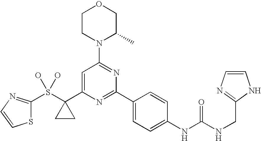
S(C1(C2=CC(N3C(C)COCC3)=NC(C3=CC=C(NC(NCC4=NC=CN4)=O)C=C3)=N2)CC1)(O)(O)C1=NC=CS1
